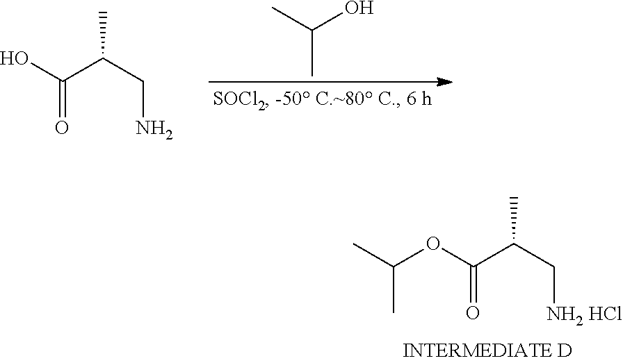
C(C)(C)O.OC(C(CN)C)=O.O(C(C(C[NH2 HCl])C)=O)C(C)C
